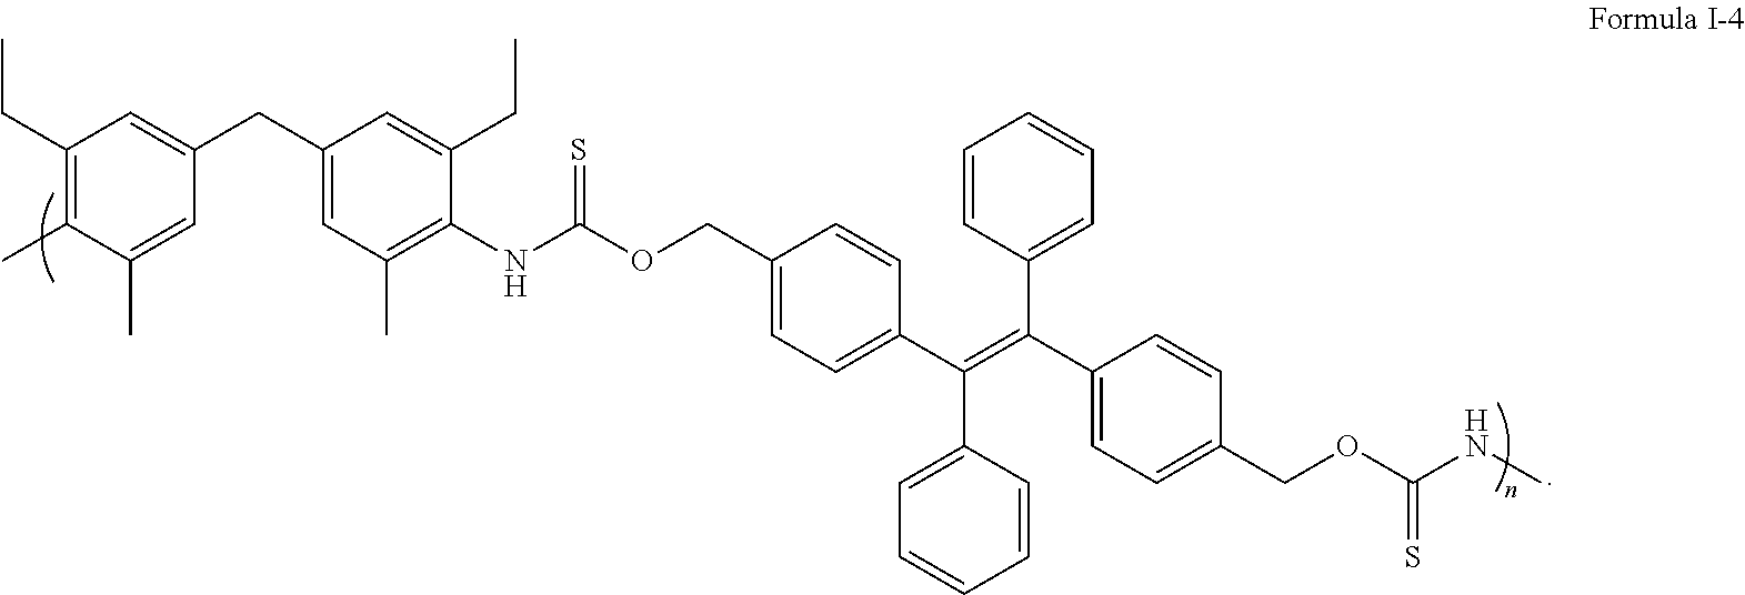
C1(COC(NC2=C(C)C=C(CC3=CC(CC)=C(C)C(C)=C3)C=C2CC)=S)=CC=C(C(=C(C2=CC=C(COC(NC)=S)C=C2)C2=CC=CC=C2)C2=CC=CC=C2)C=C1
